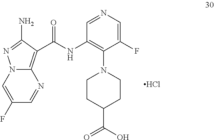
C1=NC=C(F)C(N2CCC(C(O)=O)CC2)=C1NC(=O)C1=C2N(N=C1N)C=C(F)C=N2.Cl
